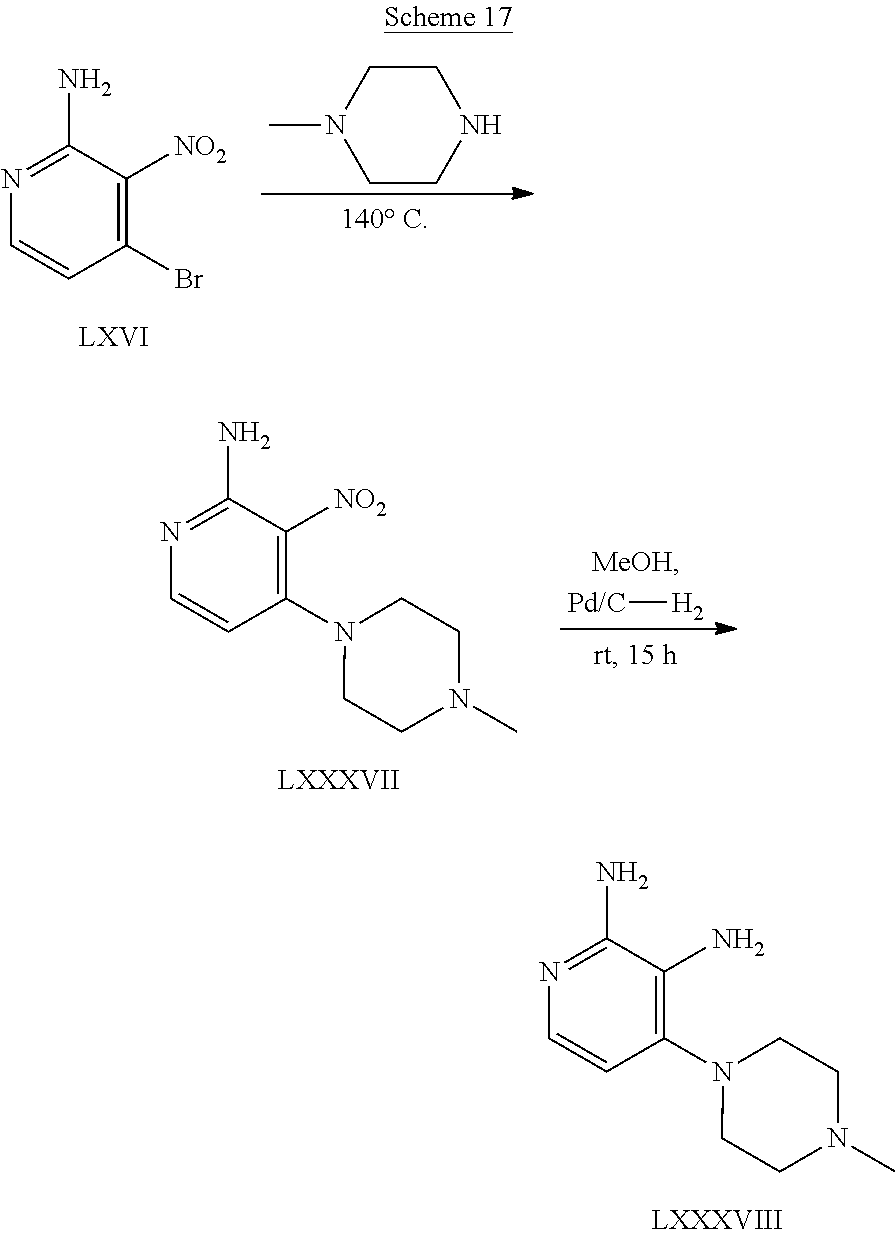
C1(N)=NC=CC(N2CCN(C)CC2)=C1N.CN1CCNCC1.C1(N)=NC=CC(Br)=C1[NO2].[Pd/C][H2].C1(N)=NC=CC(N2CCN(C)CC2)=C1[NO2]
